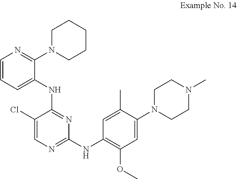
C1CN(C2=CC(OC)=C(NC3=NC=C(Cl)C(NC4=CC=CN=C4N4CCCCC4)=N3)C=C2C)CCN1C
